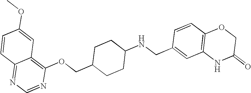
C1=CC2=NC=NC(OCC3CCC(NCC4=CC5=C(C=C4)OCC(=O)N5)CC3)=C2C=C1OC
